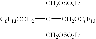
C([CH2OSO3Li])([CH2OSO3Li])([CH2OC6F13])[C6F13OCH2]
